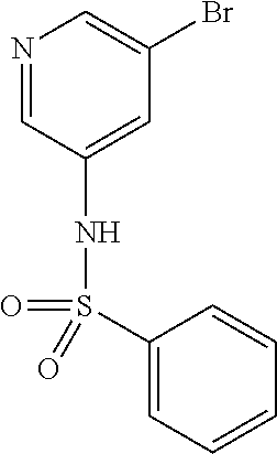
N1=CC(NS(C2=CC=CC=C2)(=O)=O)=CC(Br)=C1
